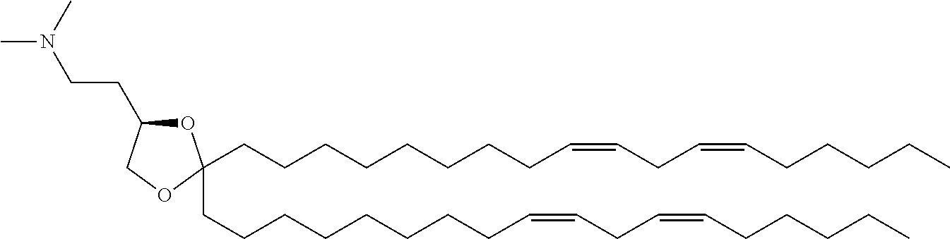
C(CCCCCCCC=CCC=CCCCCC)C1(CCCCCCCCC=CCC=CCCCCC)OC(CCN(C)C)CO1
